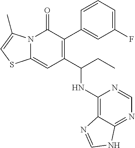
C1(F)=CC=CC(C2=C(C(CC)NC3=C4C(=NC=N3)NC=N4)C=C3N(C2=O)C(C)=CS3)=C1
